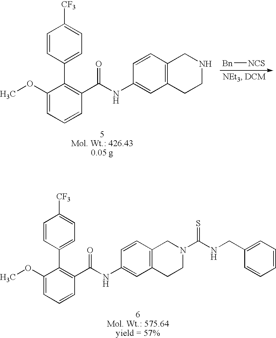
C1(OC)=CC=CC(C(NC2=CC3=C(C=C2)CNCC3)=O)=C1C1=CC=C([CF3])C=C1.[Bn][NCS].C1=CC(C2=C(C(NC3=CC4=C(C=C3)CN(C(NCC3=CC=CC=C3)=S)CC4)=O)C=CC=C2OC)=CC=C1[CF3]
